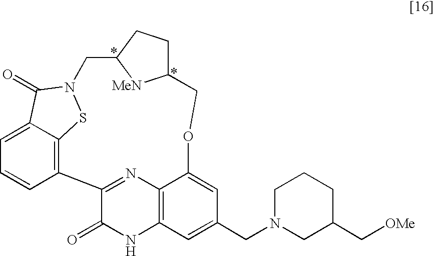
C1=C2C3=C(C=C1)C1=NC4=C(NC1=O)C=C(CN1CC(C[OMe])CCC1)C=C4OCC1CCC(CN(S3)C2=O)[MeN]1
